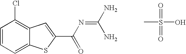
ClC1=C2C(=CC=C1)SC(C(N=C(N)N)=O)=C2.CS(=O)(=O)O
